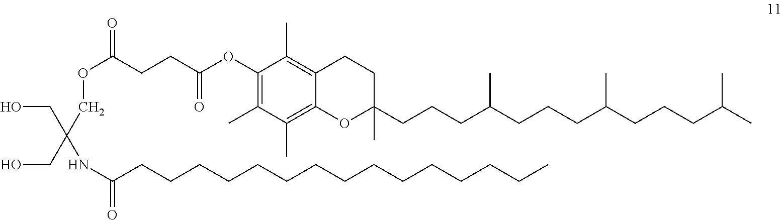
C1(C)=C(OC(CCC(OCC(NC(=O)CCCCCCCCCCCCCCC)(CO)CO)=O)=O)C(C)=C2C(=C1C)OC(CCCC(CCCC(CCCC(C)C)C)C)(C)CC2
